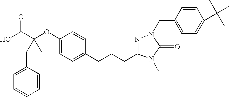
C1(CC(C(O)=O)(OC2=CC=C(CCCC3=NN(CC4=CC=C(C(C)(C)C)C=C4)C(=O)N3C)C=C2)C)=CC=CC=C1
